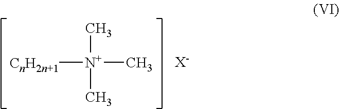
[N+](C)([CnH2n+1])(C)C.[X-]
